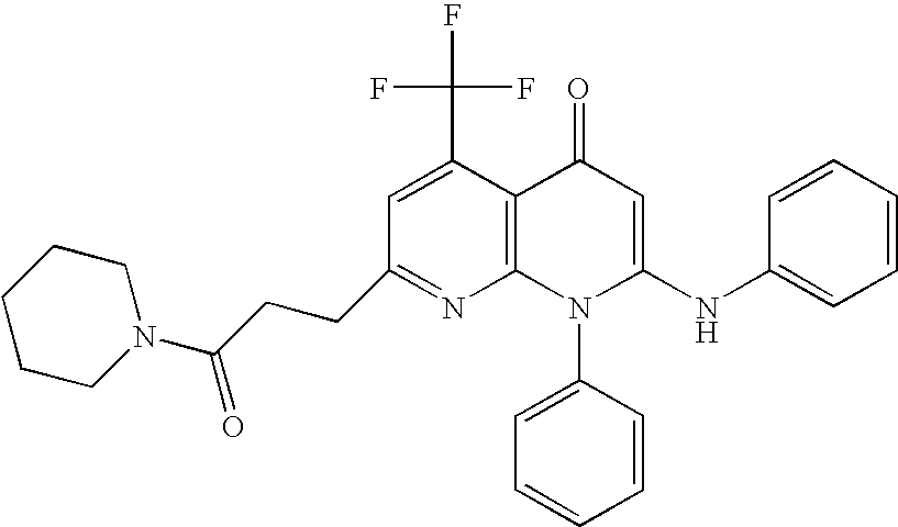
C1(CCC(N2CCCCC2)=O)=NC2=C(C(C(F)(F)F)=C1)C(=O)C=C(NC1=CC=CC=C1)N2C1=CC=CC=C1
